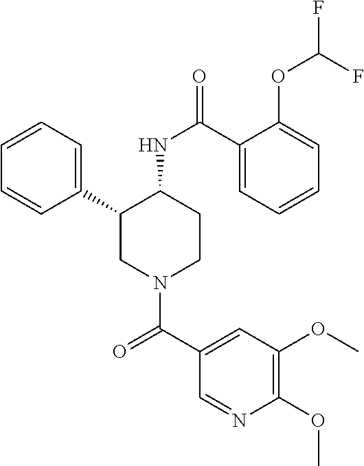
C1=CC=C(C2CN(C(C3=CC(OC)=C(OC)N=C3)=O)CCC2NC(=O)C2=CC=CC=C2OC(F)F)C=C1
